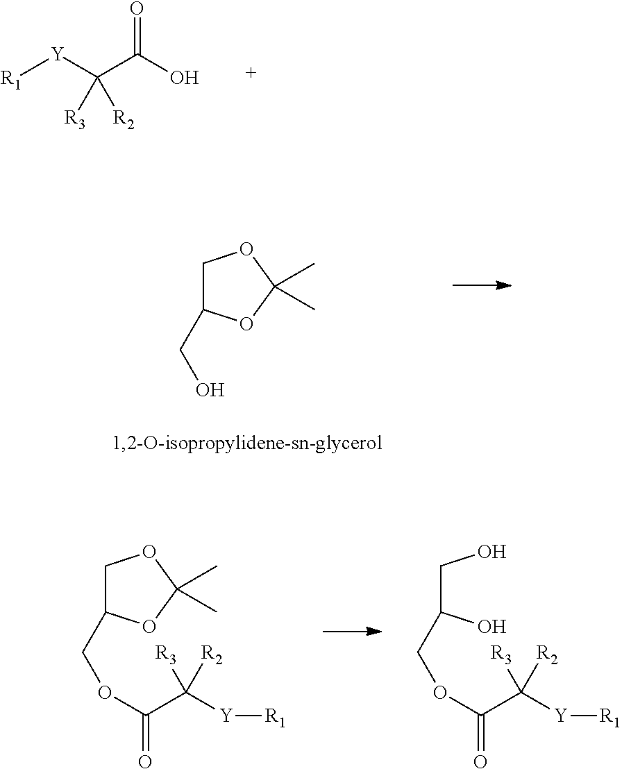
O=C(O)C([Y][R1])([R3])[R2].C1C(CO)OC(C)(C)O1.C1C(COC(C([Y][R1])([R3])[R2])=O)OC(C)(C)O1.C(C(O)COC(C([Y][R1])([R3])[R2])=O)O
